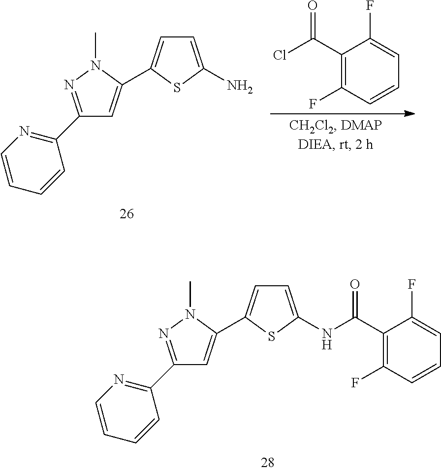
C1(C2=NN(C)C(C3=CC=C(NC(C4=C(F)C=CC=C4F)=O)S3)=C2)=NC=CC=C1.C1(C2=NN(C)C(C3=CC=C(N)S3)=C2)=NC=CC=C1.C1(C(Cl)=O)=C(F)C=CC=C1F
